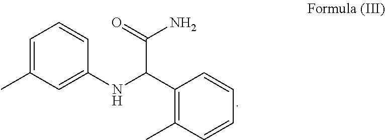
C1=C(C)C=C(NC(C2=C(C)C=CC=C2)C(=O)N)C=C1
